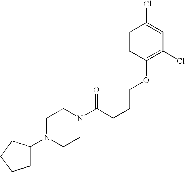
C(CCCOC1=C(Cl)C=C(Cl)C=C1)(=O)N1CCN(C2CCCC2)CC1
